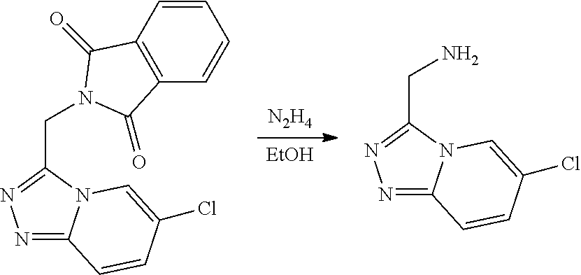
[N2H4].[EtOH].N1=C2N(C(CN3C(=O)C4=C(C=CC=C4)C3=O)=N1)C=C(Cl)C=C2.N1=C2N(C(CN)=N1)C=C(Cl)C=C2
